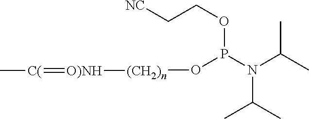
P(OCC[NC])(N(C(C)C)C(C)C)O[(CH2)n][O)NH]=[C(]C
